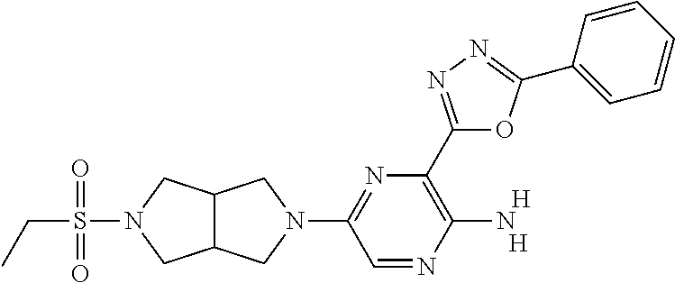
CCS(N1CC2C(C1)CN(C1=NC(C3=NN=C(C4=CC=CC=C4)O3)=C(N)N=C1)C2)(=O)=O.[H].[H]
